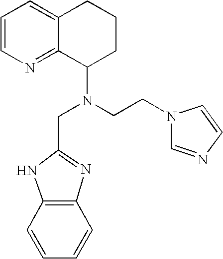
N1=C2C(=CC=C1)CCCC2N(CC1=NC2=C(N1)C=CC=C2)CCN1C=NC=C1
